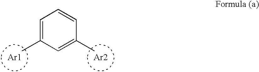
[Ar1].[Ar2].C1=C(C)C=C(C)C=C1
